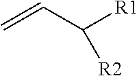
C=CC([R1])[R2]
